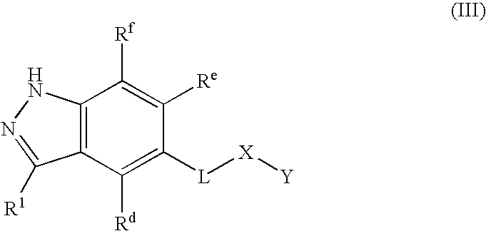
C12=C(C([Rd])=C([L][X][Y])C([Re])=C1[Rf])C([R1])=NN2
